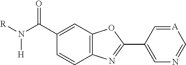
C12=C(C=C(C(N([R])[H])=O)C=C1)OC(C1=CN=C[A]=C1)=N2
